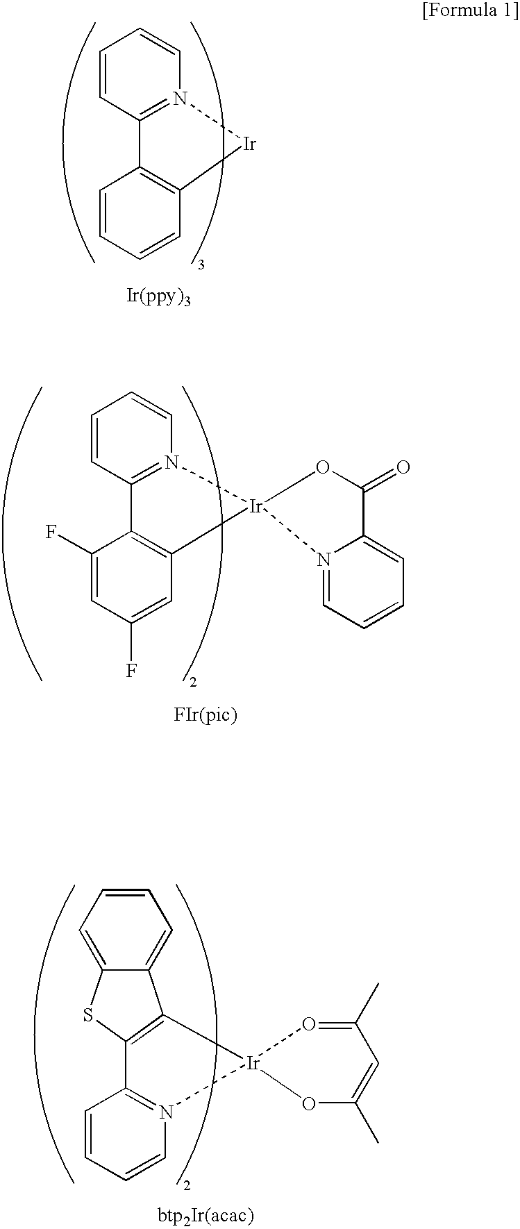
C1=CC2=N(C=C1)[Ir]C1=C2C=CC=C1.C1=CC2=N(C=C1)[Ir]1(C3=C2C(F)=CC(F)=C3)N2=CC=CC=C2C(=O)O1.C1=CC=C2C(=C1)C1=C(S2)C2=N(C=CC=C2)[Ir]12O=C(C)C=C(C)O2
